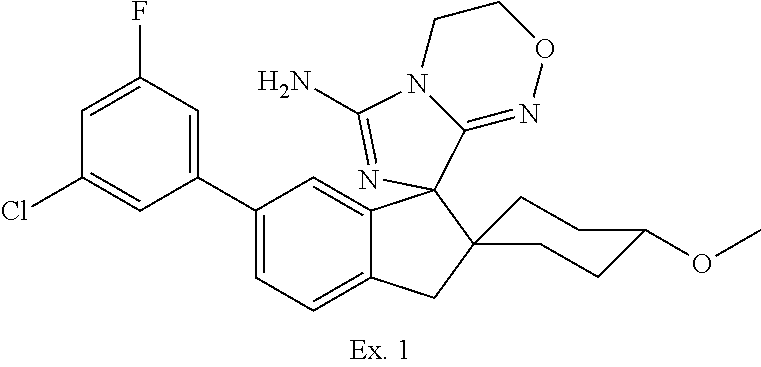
C1(F)=CC(Cl)=CC(C2=CC=C3C(=C2)C2(C4=NOCCN4C(N)=N2)C2(C3)CCC(OC)CC2)=C1
